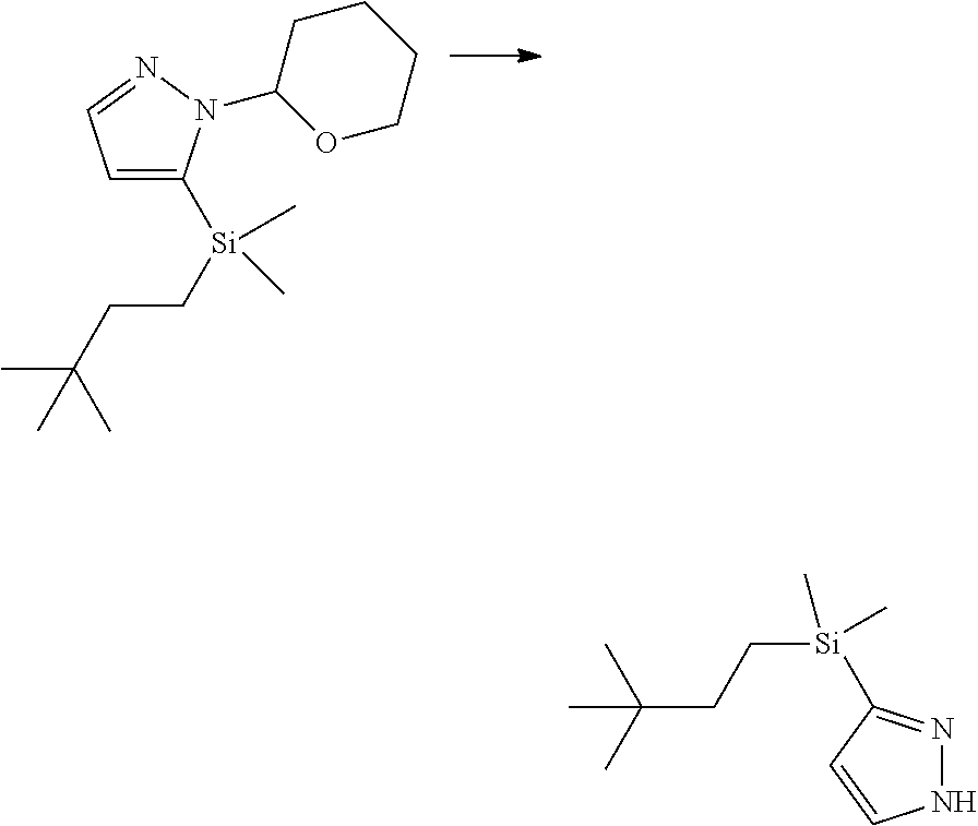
C1=C([Si](CCC(C)(C)C)(C)C)N(C2CCCCO2)N=C1.N1N=C([Si](CCC(C)(C)C)(C)C)C=C1
